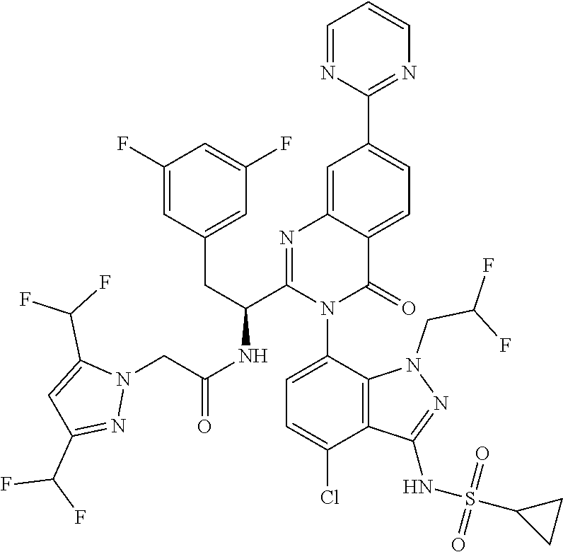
N1(CC(NC(C2=NC3=CC(C4=NC=CC=N4)=CC=C3C(=O)N2C2=CC=C(Cl)C3=C2N(CC(F)F)N=C3NS(C2CC2)(=O)=O)CC2=CC(F)=CC(F)=C2)=O)C(C(F)F)=CC(C(F)F)=N1
